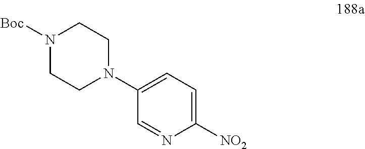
C1=C(N2CCN([Boc])CC2)C=NC([NO2])=C1
